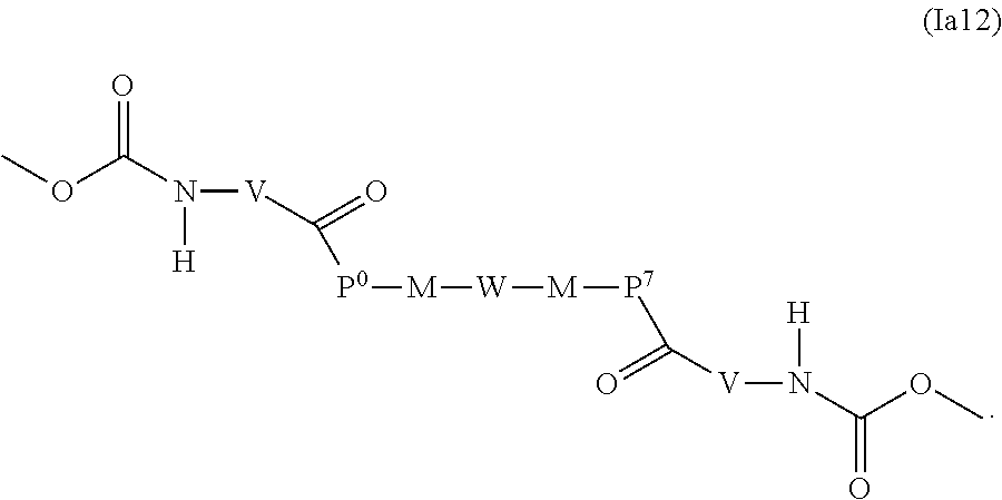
COC(N([H])[V]C([P0][M][W][M][P7]C(=O)[V]N(C(=O)OC)[H])=O)=O
